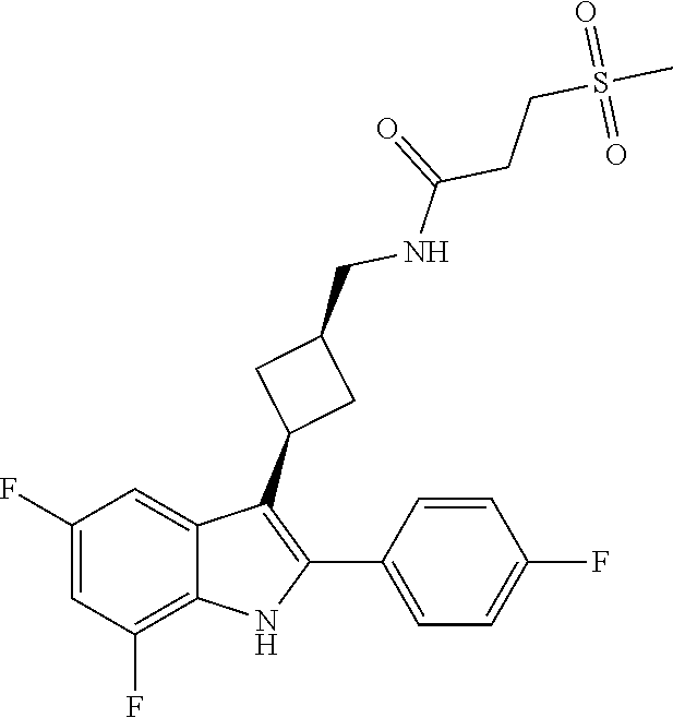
S(=O)(C)(=O)CCC(NCC1CC(C2=C(C3=CC=C(F)C=C3)NC3=C(F)C=C(F)C=C23)C1)=O
